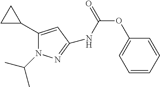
C1(C2CC2)=CC(NC(=O)OC2=CC=CC=C2)=NN1C(C)C
